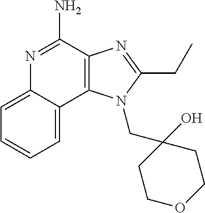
C12=C(C(N)=NC3=CC=CC=C13)N=C(CC)N2CC1(O)CCOCC1
